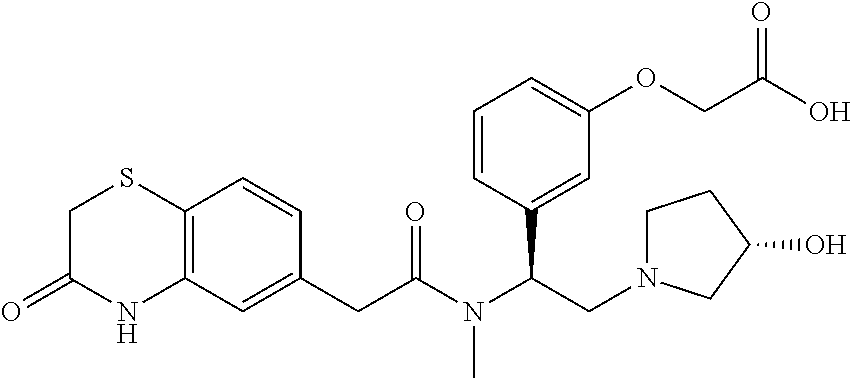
C12=C(C=C(CC(N(C(CN3CCC(O)C3)C3=CC(OCC(O)=O)=CC=C3)C)=O)C=C1)NC(=O)CS2
